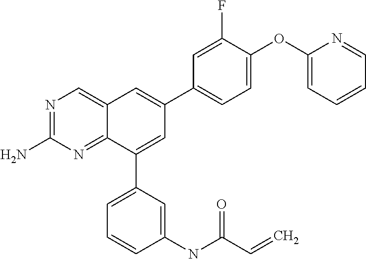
C1(OC2=CC=CC=N2)=CC=C(C2=CC3=CN=C(N)N=C3C(C3=CC=CC(NC(C=C)=O)=C3)=C2)C=C1F
